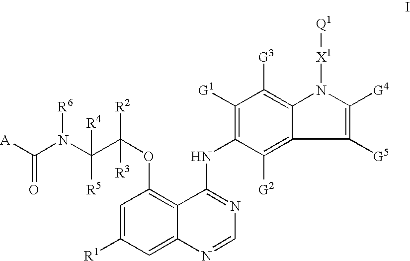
C1=C([R1])C=C2C(=C1OC([R2])([R3])C([R4])([R5])N([R6])C([A])=O)C(NC1=C([G1])C([G3])=C3C(=C1[G2])C([G5])=C([G4])N3[X1][Q1])=NC=N2
